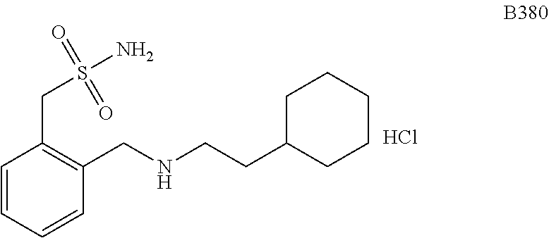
C1=CC=CC(CNCCC2CCCCC2)=C1CS(N)(=O)=O.Cl
